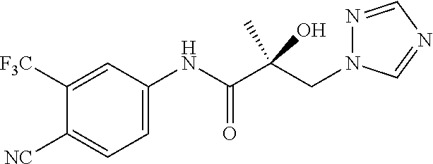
C1=C(NC(C(CN2N=CN=C2)(C)O)=O)C=C([F3C])C([NC])=C1
